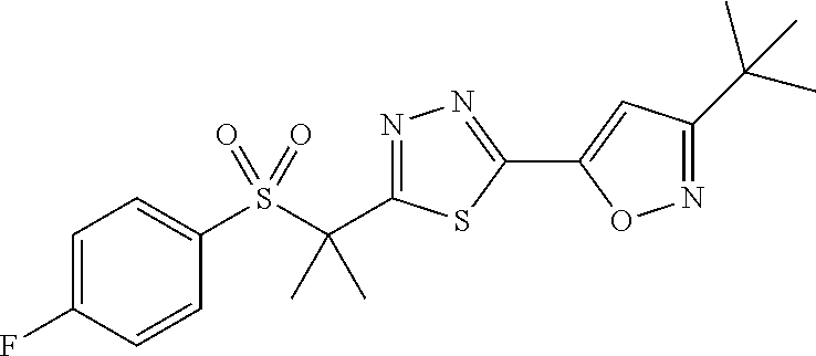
S(C(C)(C)C1=NN=C(C2=CC(C(C)(C)C)=NO2)S1)(=O)(=O)C1=CC=C(F)C=C1
